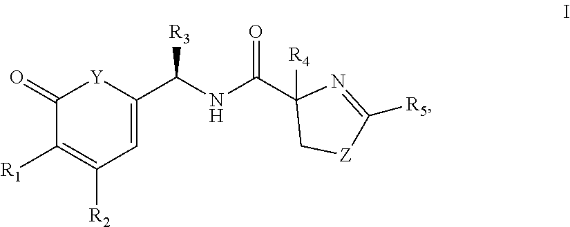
C1(=O)C([R1])=C([R2])C=C(C(NC(C2([R4])C[Z]C([R5])=N2)=O)[R3])[Y]1
